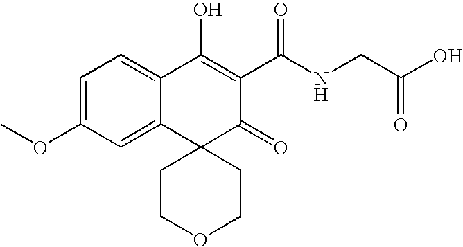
C1=C(OC)C=C2C(=C1)C(O)=C(C(NCC(O)=O)=O)C(=O)C21CCOCC1
